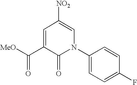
[MeO]C(C1=CC([NO2])=CN(C2=CC=C(F)C=C2)C1=O)=O
